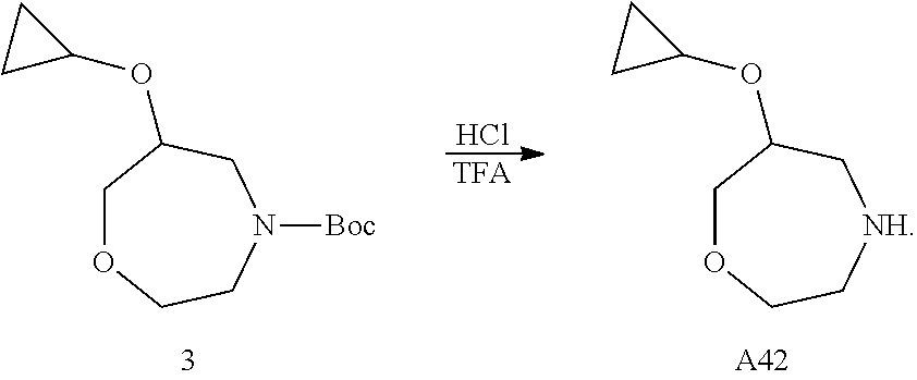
C1OCCN([Boc])CC1OC1CC1.Cl.[TFA].C1OCC[NH]CC1OC1CC1.[A42]
